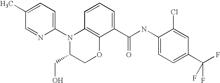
C1(N2C(CO)COC3=C2C=CC=C3C(NC2=CC=C(C(F)(F)F)C=C2Cl)=O)=CC=C(C)C=N1
